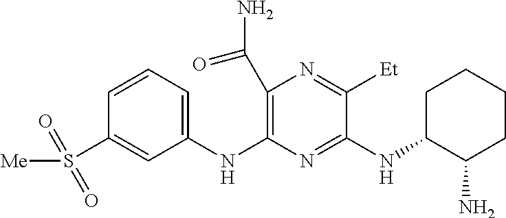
C1=CC=C(NC2=C(C(=O)N)N=C([Et])C(NC3C(N)CCCC3)=N2)C=C1S([Me])(=O)=O
